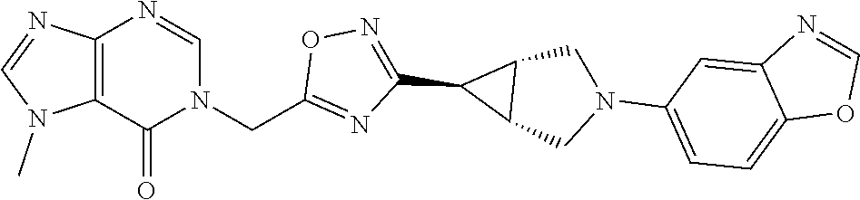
C12=C(C(=O)N(CC3=NC(C4C5C4CN(C4=CC=C6C(=C4)N=CO6)C5)=NO3)C=N1)N(C)C=N2
